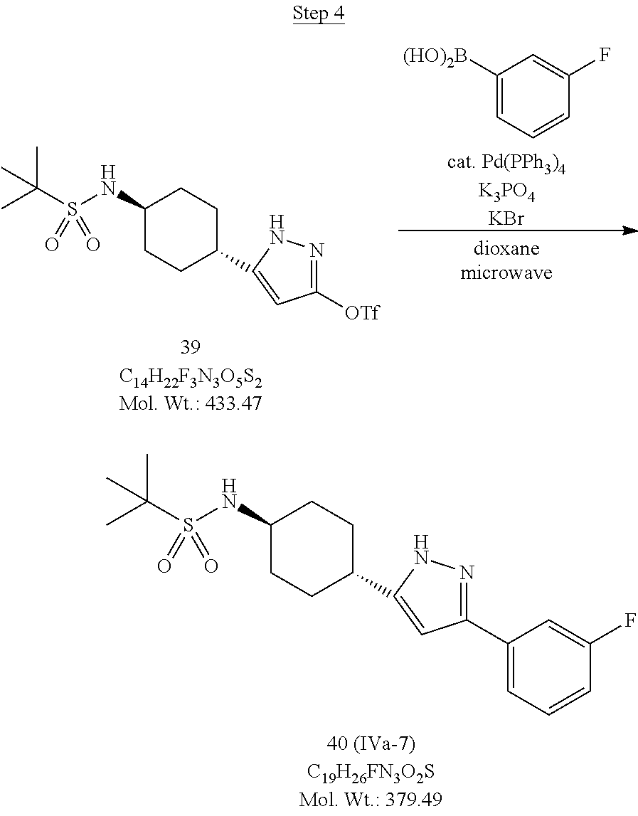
CC(S(NC1CCC(C2=CC(C3=CC=CC(F)=C3)=NN2)CC1)(=O)=O)(C)C.[cat. Pd(PPh3)4K3PO4KBr].C1([(HO)2B])=CC=CC(F)=C1.CC(S(NC1CCC(C2=CC([OTf])=NN2)CC1)(=O)=O)(C)C
